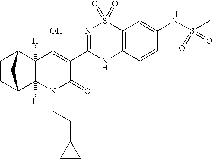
C1(O)=C(C2=NS(=O)(=O)C3=C(N2)C=CC(NS(=O)(C)=O)=C3)C(=O)N(CCC2CC2)C2([H])C1([H])C1CCC2C1
